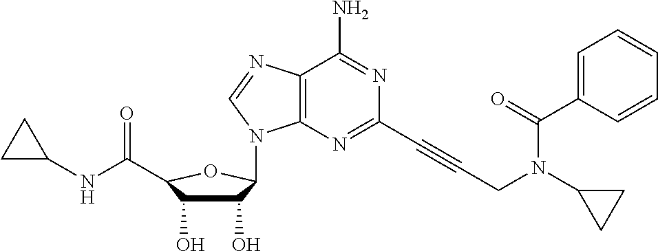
C12=C(N=C(C#CCN(C3CC3)C(C3=CC=CC=C3)=O)N=C1N)N(C1C(O)C(O)C(C(=O)NC3CC3)O1)C=N2
